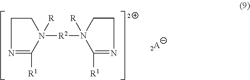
C1CN([R2]N2([R])CCN=C2[R1])([R])C([R1])=N1
